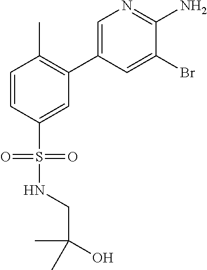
C1=C(C2=C(C)C=CC(S(=O)(=O)NCC(C)(O)C)=C2)C=C(Br)C(N)=N1
